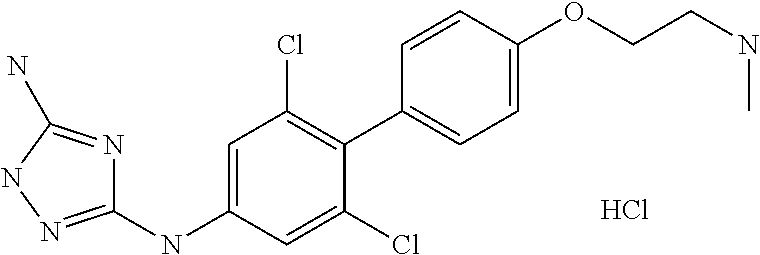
C1(NC2=CC(Cl)=C(C3=CC=C(OCCNC)C=C3)C(Cl)=C2)=NNC(N)=N1.Cl
